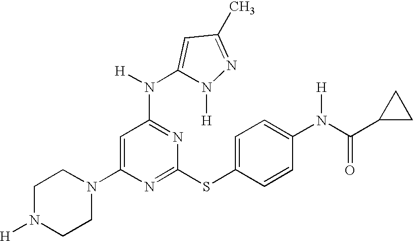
C1N([H])CCN(C2=CC(N([H])C3=CC(C)=NN3[H])=NC(SC3=CC=C(N(C(C4CC4)=O)[H])C=C3)=N2)C1
